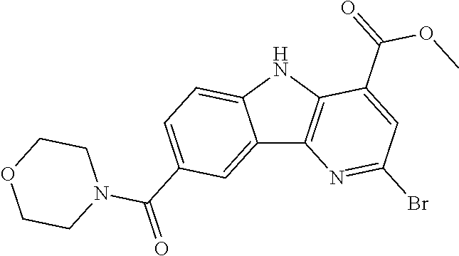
C12=CC(C(=O)N3CCOCC3)=CC=C1NC1=C2N=C(Br)C=C1C(OC)=O
